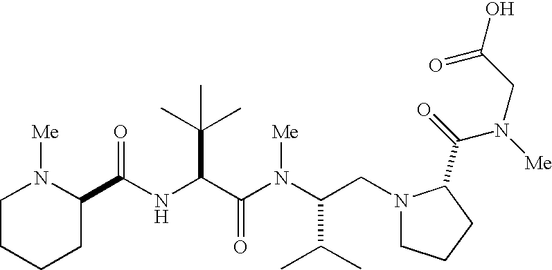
N(C(C(N(C(CN1CCCC1C(=O)N(CC(=O)O)[Me])C(C)C)[Me])=O)C(C)(C)C)C(=O)C1N([Me])CCCC1
